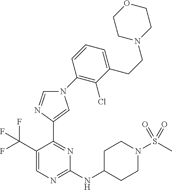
C1(NC2CCN(S(C)(=O)=O)CC2)=NC=C(C(F)(F)F)C(C2=CN(C3=C(Cl)C(CCN4CCOCC4)=CC=C3)C=N2)=N1
